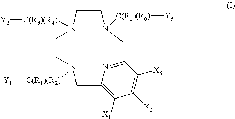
C1CN([C(R3)(R4)][Y2])CCN([C(R5)(R6)][Y3])CC2=NC(=C([X1])C([X2])=C2[X3])CN1[C(R1)(R2)][Y1]
